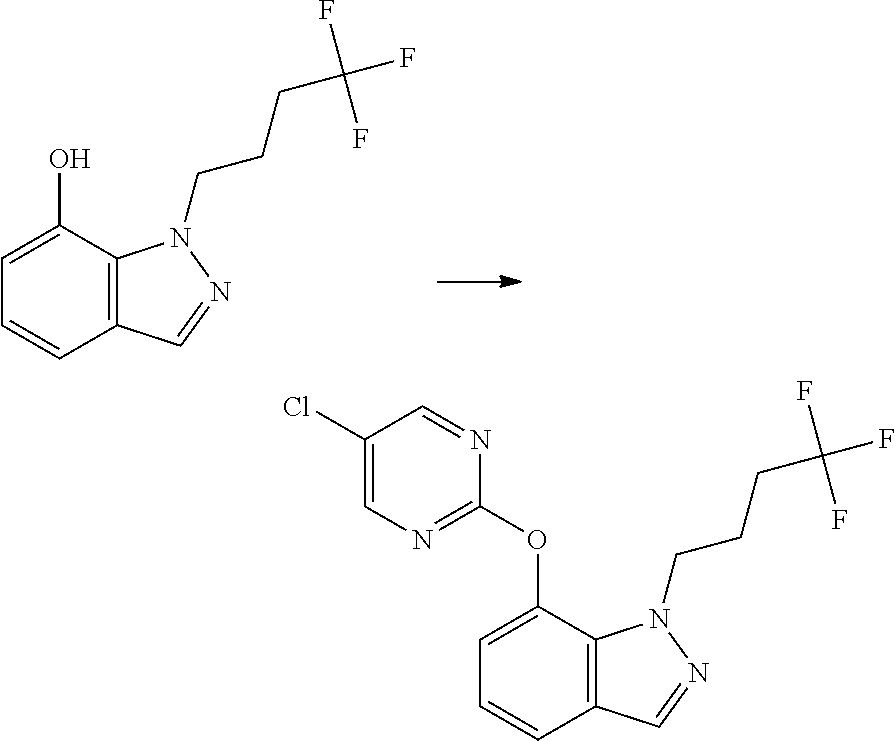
C12=C(C(OC3=NC=C(Cl)C=N3)=CC=C1)N(CCCC(F)(F)F)N=C2.C12=C(C(O)=CC=C1)N(CCCC(F)(F)F)N=C2
